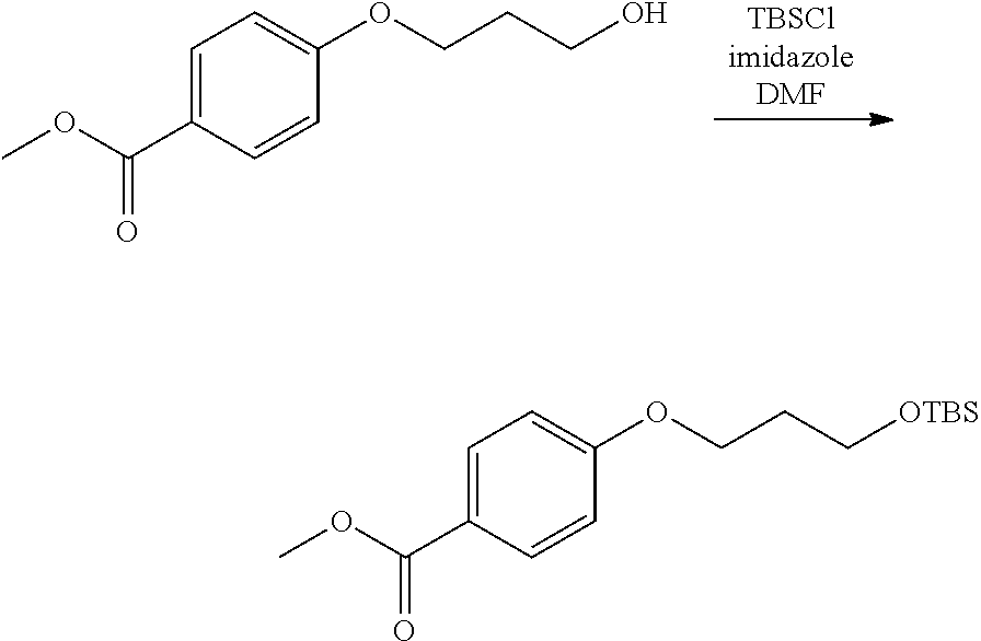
[TBSClimidazoleDMF].C1=C(C(OC)=O)C=CC(OCCCO)=C1.C1=C(C(OC)=O)C=CC(OCCC[OTBS])=C1
